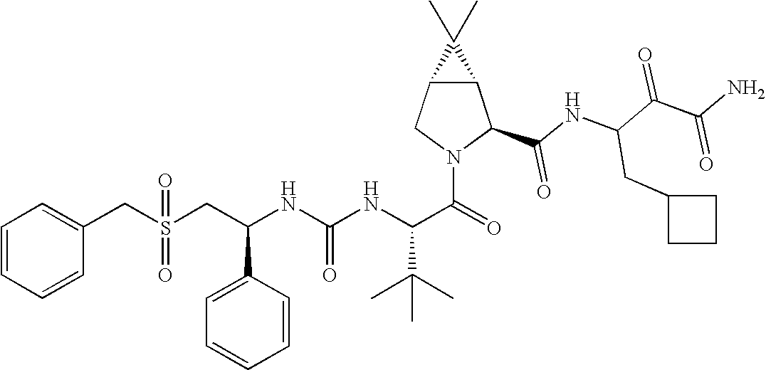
C12C(CN(C(=O)C(NC(NC(CS(CC3=CC=CC=C3)(=O)=O)C3=CC=CC=C3)=O)C(C)(C)C)C1C(NC(C(C(N)=O)=O)CC1CCC1)=O)C2(C)C
